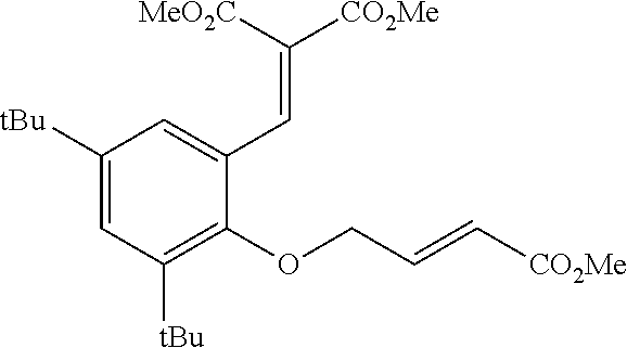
C1([tBu])=CC([tBu])=C(OCC=C[CO2Me])C(C=C([CO2Me])[MeO2C])=C1
